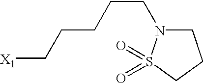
C1N(CCCCC[X1])S(=O)(=O)CC1
